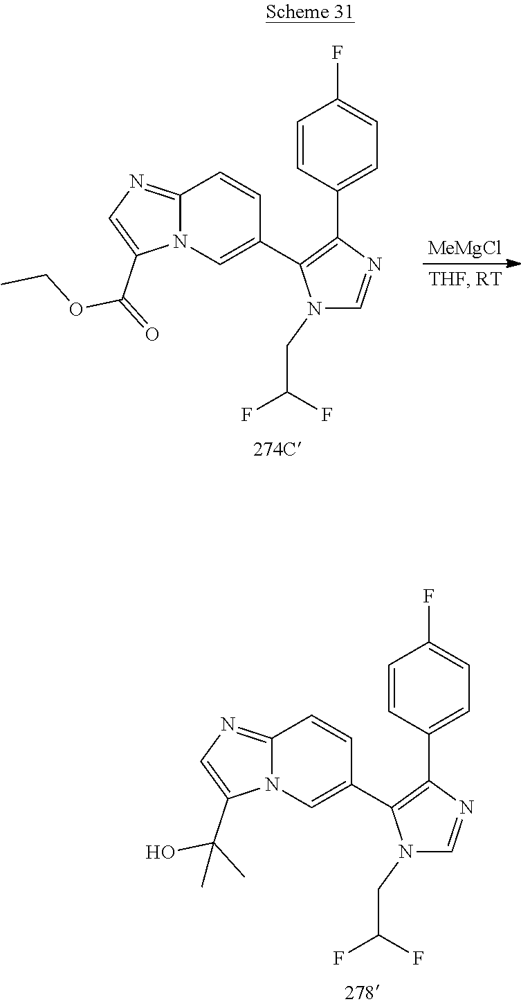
C12=NC=C(C(=O)OCC)N1C=C(C1=C(C3=CC=C(F)C=C3)N=CN1CC(F)F)C=C2.[MeMgCl].C12=NC=C(C(C)(O)C)N1C=C(C1=C(C3=CC=C(F)C=C3)N=CN1CC(F)F)C=C2
